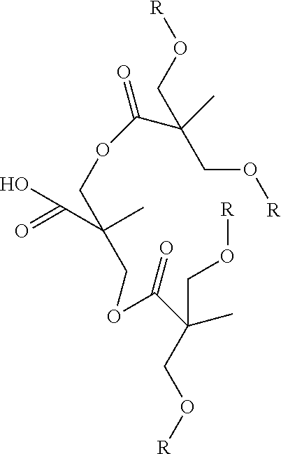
[R]OCC(CO[R])(C)C(OCC(C)(C(O)=O)COC(C(CO[R])(CO[R])C)=O)=O
